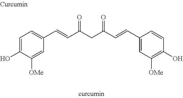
C1=C(O)C([OMe])=CC(C=CC(CC(C=CC2=CC([OMe])=C(O)C=C2)=O)=O)=C1
